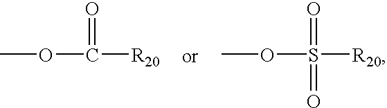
O(C([R20])=O)C.COS(=O)(=O)[R20]
